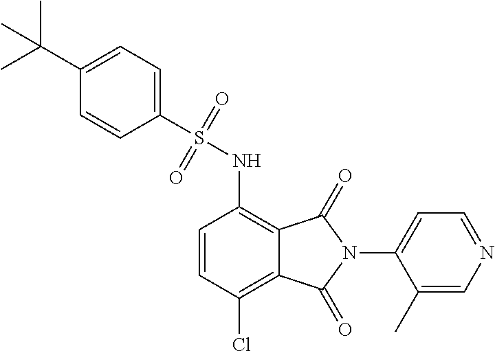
C1=CC(Cl)=C2C(=C1NS(C1=CC=C(C(C)(C)C)C=C1)(=O)=O)C(=O)N(C1=CC=NC=C1C)C2=O
